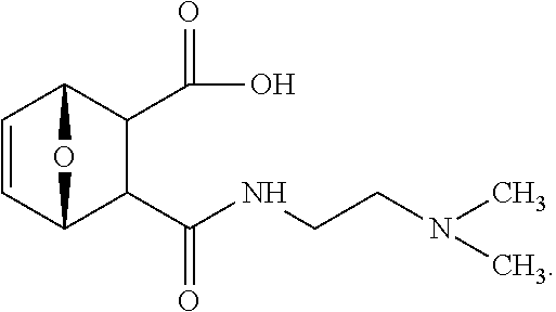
C1=CC2C(C(=O)NCCN(C)C)C(C(O)=O)C1O2
